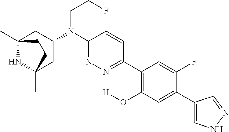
C12(C)NC(C)(CC(N(C3=NN=C(C4=C(O[H])C=C(C5=CNN=C5)C(F)=C4)C=C3)CCF)C1)CC2
